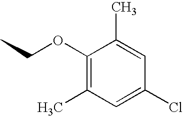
CCOC1=C(C)C=C(Cl)C=C1C
